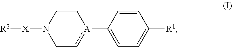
C1=CC([A]2cCN([X][R2])CC2)=CC=C1[R1]
